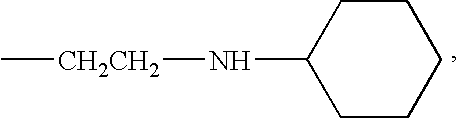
C1(N[CH2CH2]C)CCCCC1
